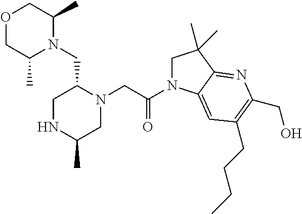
O1CC(C)N(CC2CNC(C)CN2CC(N2CC(C)(C)C3=NC(CO)=C(CCCC)C=C23)=O)C(C)C1
